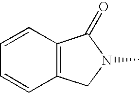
C12=C(CN(C)C1=O)C=CC=C2
